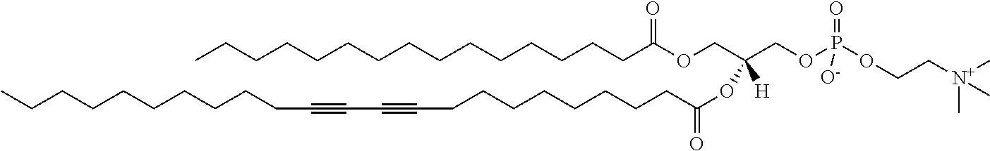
CCCCCCCCCCCCCCCC(OCC(COP(OCC[N+](C)(C)C)(=O)[O-])(OC(=O)CCCCCCCCC#CC#CCCCCCCCCCC)[H])=O
